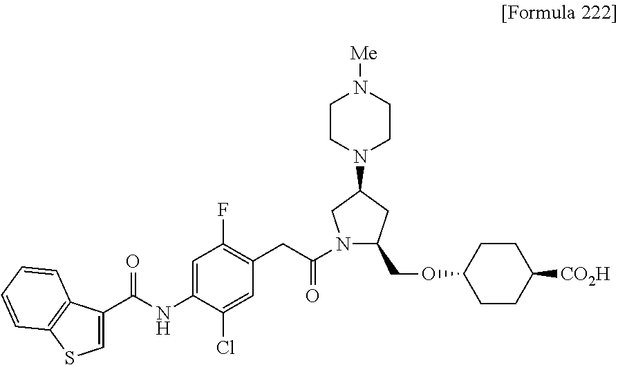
C1(C(NC2=CC(F)=C(CC(=O)N3C(COC4CCC([CO2H])CC4)CC(N4CCN([Me])CC4)C3)C=C2Cl)=O)=CSC2=C1C=CC=C2
